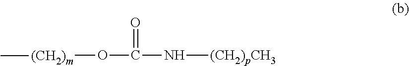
[(CH2)m](OC(=O)N[(CH2)pCH3])C
